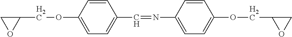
C1(COC2=CC=C(C=NC3=CC=C(OCC4OC4)C=C3)C=C2)CO1
